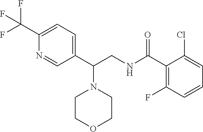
C1(C(CNC(C2=C(F)C=CC=C2Cl)=O)N2CCOCC2)=CC=C(C(F)(F)F)N=C1
